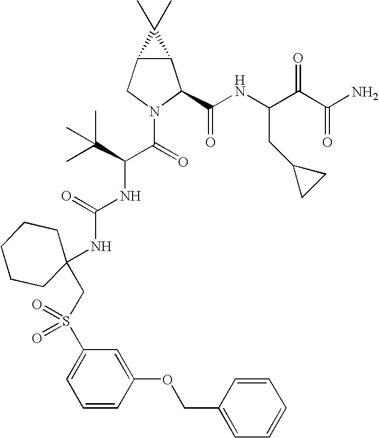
C12C(CN(C(=O)C(C(C)(C)C)NC(NC3(CS(C4=CC=CC(OCC5=CC=CC=C5)=C4)(=O)=O)CCCCC3)=O)C1C(NC(C(C(N)=O)=O)CC1CC1)=O)C2(C)C
